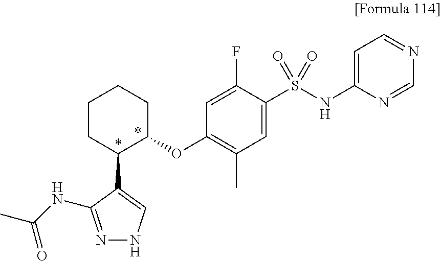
C1(S(NC2=CC=NC=N2)(=O)=O)=CC(C)=C(OC2CCCCC2C2=CNN=C2NC(C)=O)C=C1F
